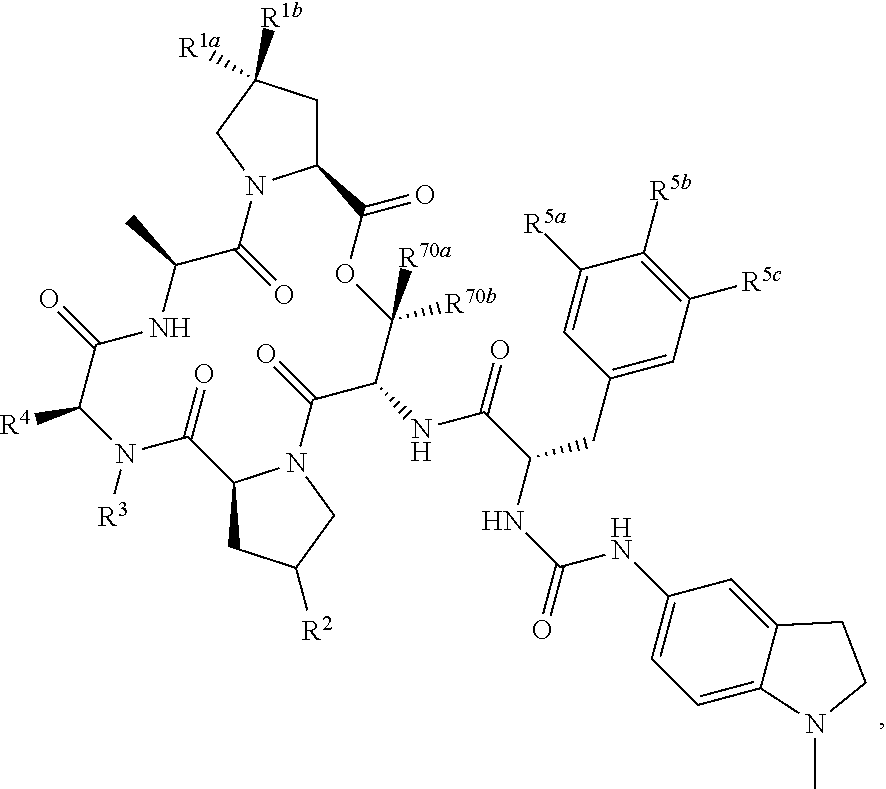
[R3]N1C([R4])C(=O)NC(C)C(=O)N2C(CC([R1b])([R1a])C2)C(=O)OC([R70a])([R70b])C(NC(C(NC(=O)NC2=CC=C3C(=C2)CCN3C)CC2=CC([R5c])=C([R5b])C([R5a])=C2)=O)C(=O)N2C(CC([R2])C2)C1=O
